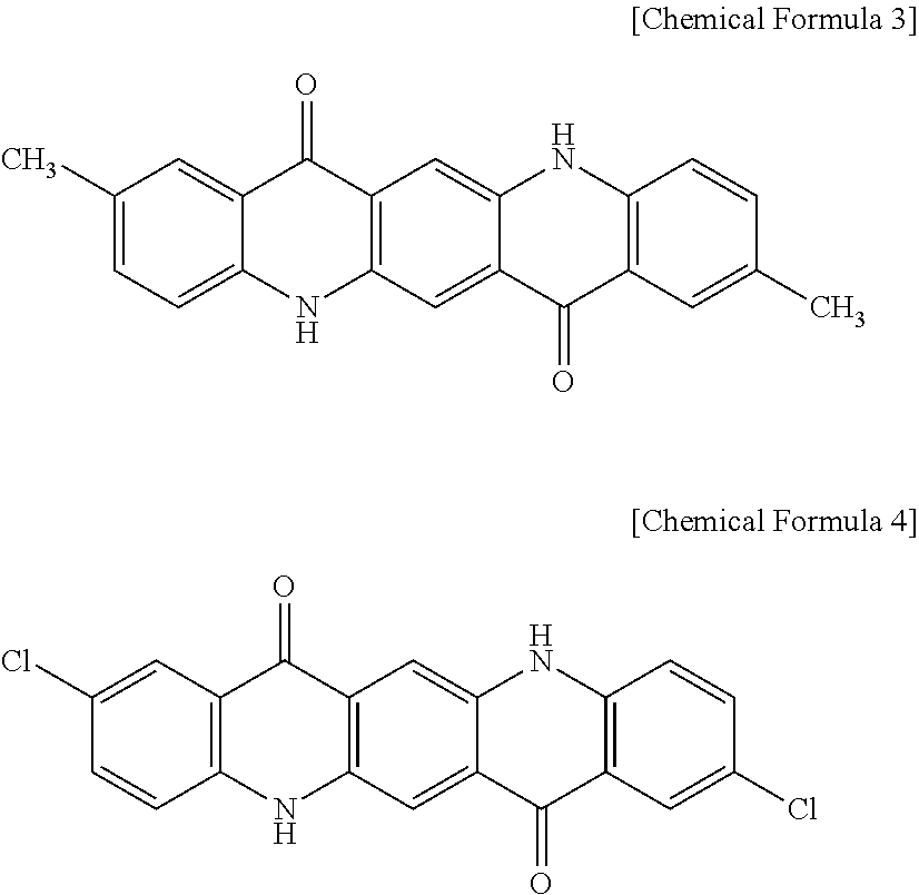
C1=C2C(=CC(C)=C1)C(=O)C1=C(N2)C=C2C(=C1)NC1=C(C2=O)C=C(C)C=C1.C1=CC(Cl)=CC2=C1NC1=C(C2=O)C=C2C(=C1)C(=O)C1=C(N2)C=CC(Cl)=C1
